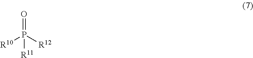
[R10]P([R12])(=O)[R11]
